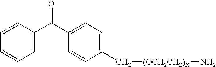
C1=C(C(C2=CC=C(C[(OCH2CH2)X]N)C=C2)=O)C=CC=C1
